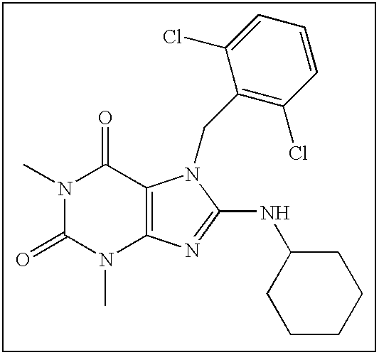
CN1C(=O)N(C)C2=C(C1=O)N(CC1=C(Cl)C=CC=C1Cl)C(NC1CCCCC1)=N2
